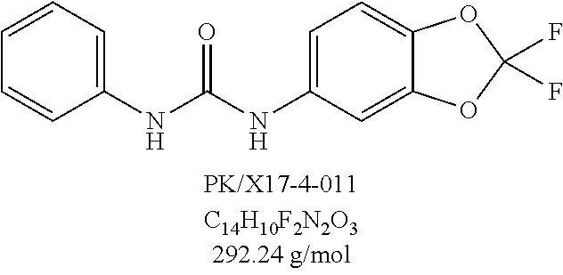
C1=CC=C(NC(NC2=CC=C3C(=C2)OC(F)(F)O3)=O)C=C1
